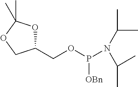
O1C(COP(N(C(C)C)C(C)C)[OBn])COC1(C)C
